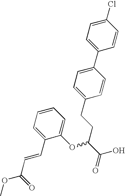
C1(Cl)=CC=C(C2=CC=C(CCC(C(O)=O)OC3=CC=CC=C3C=CC(OC)=O)C=C2)C=C1
